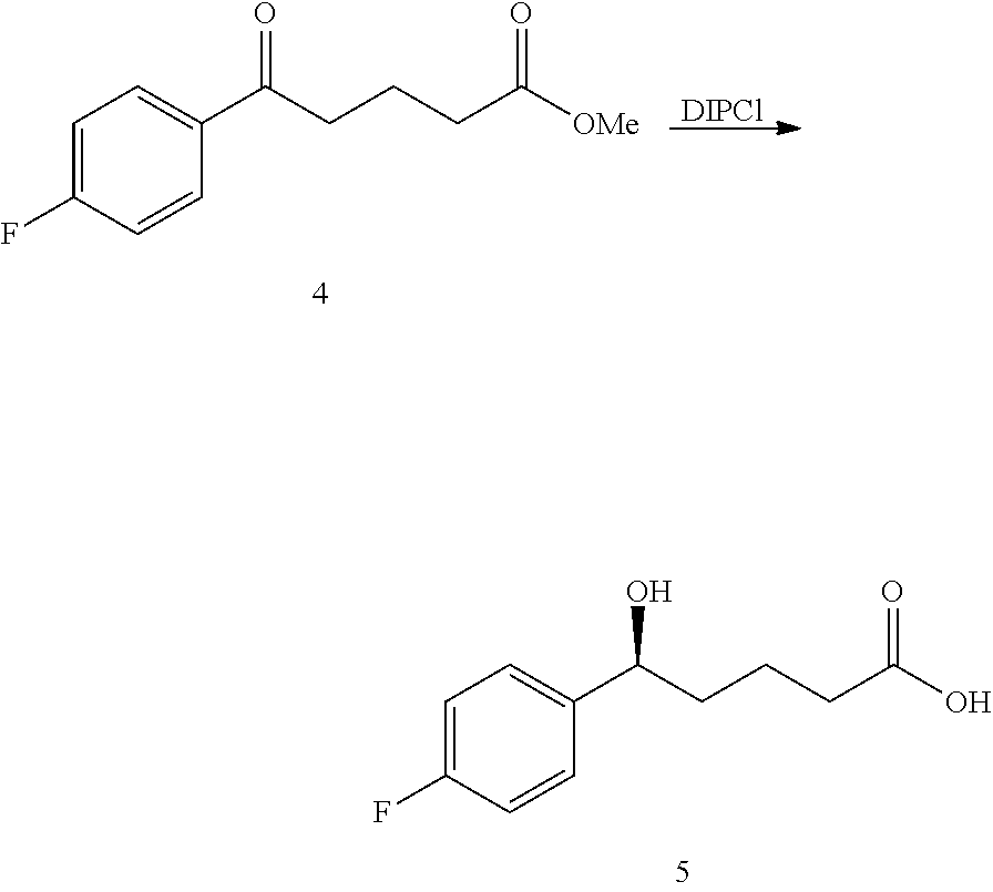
C1=C(F)C=CC(C(CCCC(O)=O)O)=C1.C1=C(F)C=CC(C(CCCC([OMe])=O)=O)=C1.[DIPCl]
